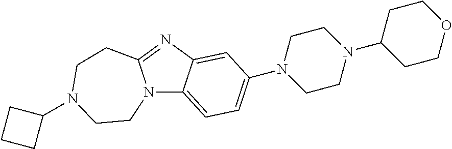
N12C3=CC=C(N4CCN(C5CCOCC5)CC4)C=C3N=C1CCN(C1CCC1)CC2
